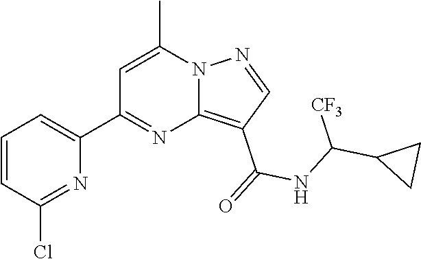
C12=C(C(=O)NC(C3CC3)[CF3])C=NN1C(C)=CC(C1=CC=CC(Cl)=N1)=N2
